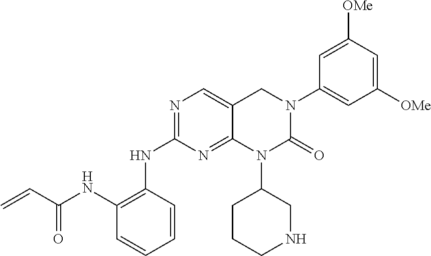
N1=C(NC2=C(NC(C=C)=O)C=CC=C2)N=C2C(=C1)CN(C1=CC([OMe])=CC([OMe])=C1)C(=O)N2C1CCCNC1
